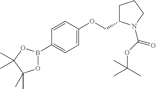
O1B(C2=CC=C(OCC3CCCN3C(OC(C)(C)C)=O)C=C2)OC(C)(C)C1(C)C
